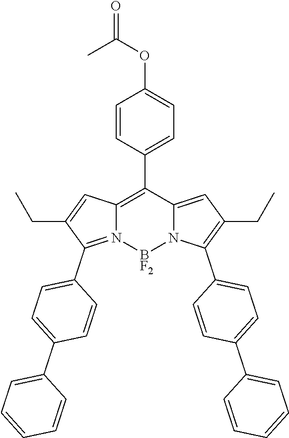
C1=CC(C2=C3N(=C(C4=CC=C(C5=CC=CC=C5)C=C4)C(CC)=C3)[BF2]N3C2=CC(CC)=C3C2=CC=C(C3=CC=CC=C3)C=C2)=CC=C1OC(C)=O
